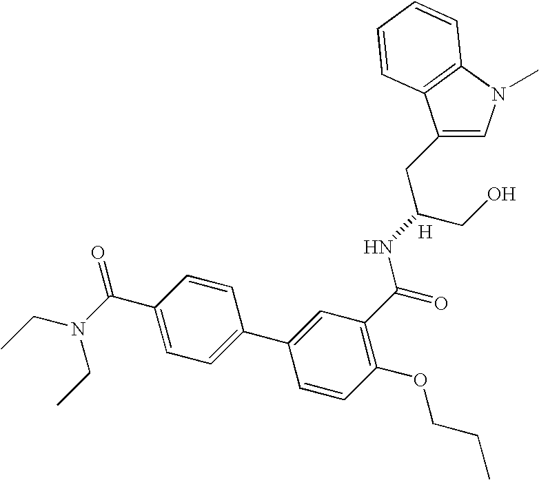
C1=C(CC(CO)NC(C2=C(OCCC)C=CC(C3=CC=C(C(N(CC)CC)=O)C=C3)=C2)=O)C2=C(N1C)C=CC=C2.[H]
